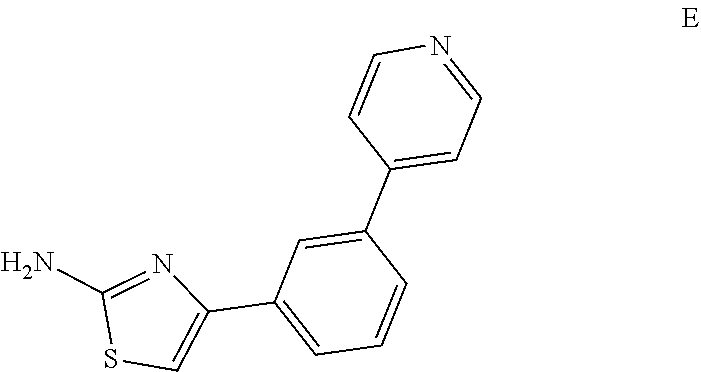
C1(C2=CC=NC=C2)=CC(C2=CSC(N)=N2)=CC=C1
